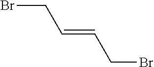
BrCC=CCBr
